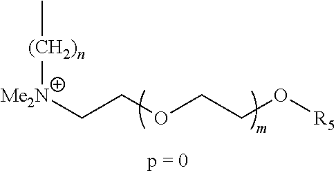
C[(CH2)n][Me2N]CCOCCO[R5]
